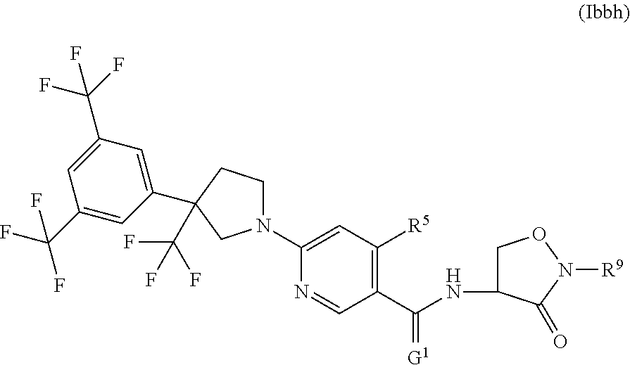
N1(C2=CC([R5])=C(C(NC3CON([R9])C3=O)=[G1])C=N2)CCC(C2=CC(C(F)(F)F)=CC(C(F)(F)F)=C2)(C(F)(F)F)C1
